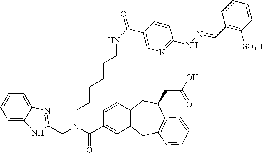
C1=CC=C2C(=C1)N=C(CN(C(C1=CC3=C(C=C1)CC(CC(=O)O)C1=C(C3)C=CC=C1)=O)CCCCCCNC(C1=CN=C(NN=CC3=C([SO3H])C=CC=C3)C=C1)=O)N2
